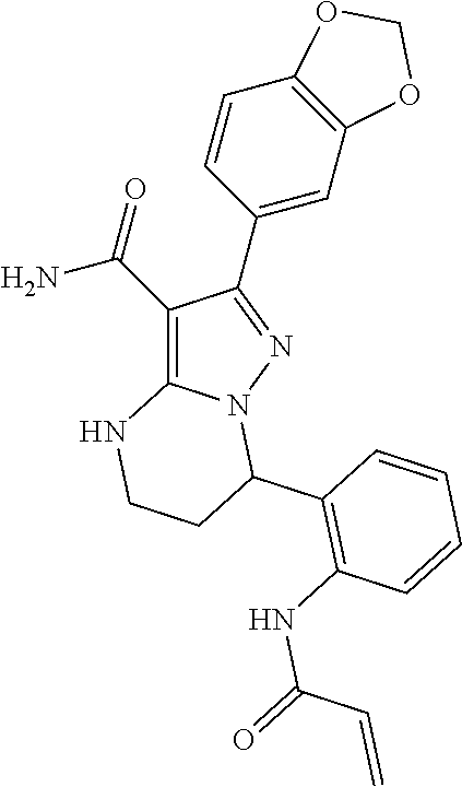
C1(C(=O)N)=C2N(N=C1C1=CC3=C(C=C1)OCO3)C(C1=C(NC(=O)C=C)C=CC=C1)CCN2
